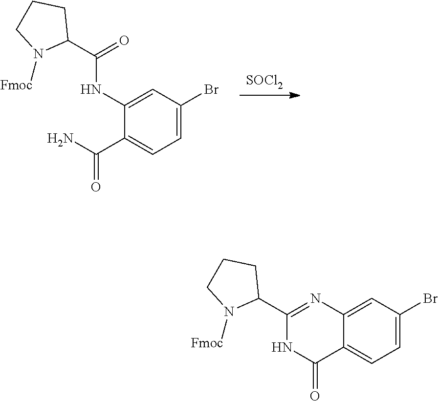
[SOCl2].C1(C(N)=O)=CC=C(Br)C=C1NC(C1CCCN1[Fmoc])=O.C12=CC=C(Br)C=C1N=C(C1CCCN1[Fmoc])NC2=O
